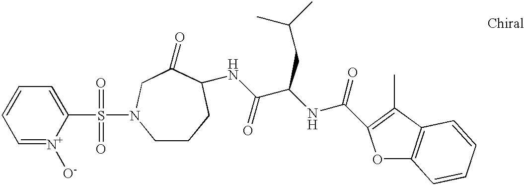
C1=[N+]([O-])C(S(=O)(=O)N2CCCC(NC(C(NC(=O)C3=C(C)C4=C(O3)C=CC=C4)CC(C)C)=O)C(=O)C2)=CC=C1
